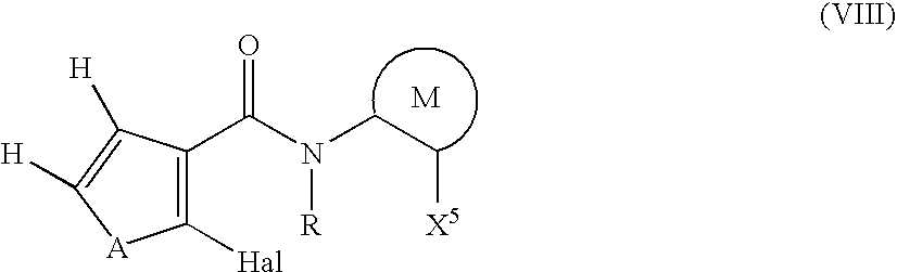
C1([Hal])=C(C(N(CC[X5])[R])=O)C([H])=C([H])[A]1
